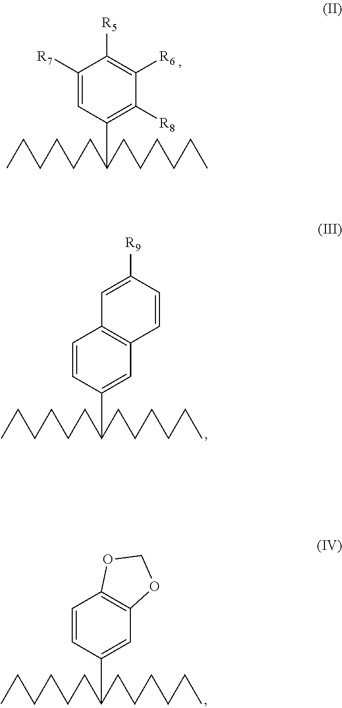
C1([R7])=CC(C(CCCCCC)CCCCCC)=C([R8])C([R6])=C1[R5].C1=CC(C(CCCCCC)CCCCCC)=CC2=C1C=C([R9])C=C2.C1=CC(C(CCCCCC)CCCCCC)=CC2=C1OCO2
